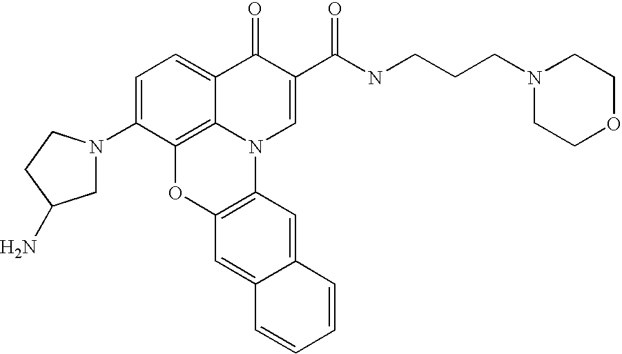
C1=C(N2CC(N)CC2)C2=C3C(=C1)C(=O)C(C(=O)NCCCN1CCOCC1)=CN3C1=C(O2)C=C2C(=C1)C=CC=C2
